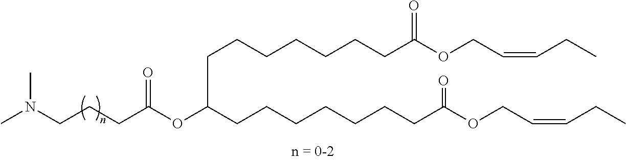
C(CC(OC(CCCCCCCC(OCC=CCC)=O)CCCCCCCC(OCC=CCC)=O)=O)CN(C)C
